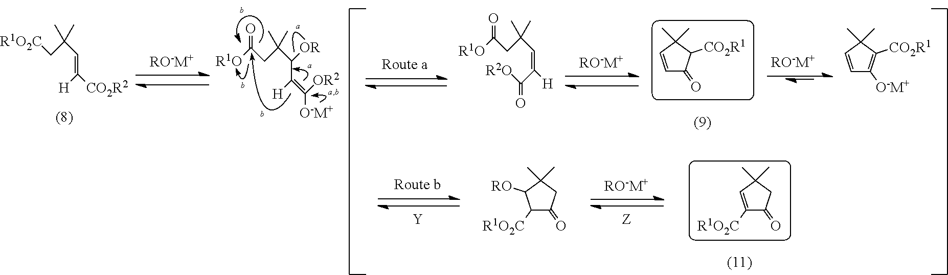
[RO-M+].C(C(C([OR])C([H])=C([O-M+])[OR2])(C)C)C(=O)[R1O].[R1O2C]CC(C=C([CO2R2])[H])(C)C.C1=CC(C)(C)C([CO2R1])=C1[O-M+].C1([R1O2C])C(=O)CC(C)(C)C1[RO].[RO-M+].[RO-M+].[Y].[RO-M+].C1=CC(C)(C)C([CO2R1])C1=O.C1([R1O2C])=CC(C)(C)CC1=O.C(C(C=C([H])C(=O)[R2O])(C)C)C(=O)[R1O]
